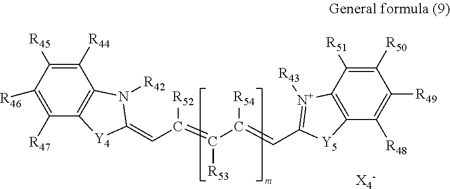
C1([R44])=C([R45])C([R46])=C([R47])C2=C1N([R42])C(=CC(=C(C(=CC1=[N+]([R43])C3=C(C([R48])=C([R49])C([R50])=C3[R51])[Y5]1)[R54])[R53])[R52])[Y4]2
